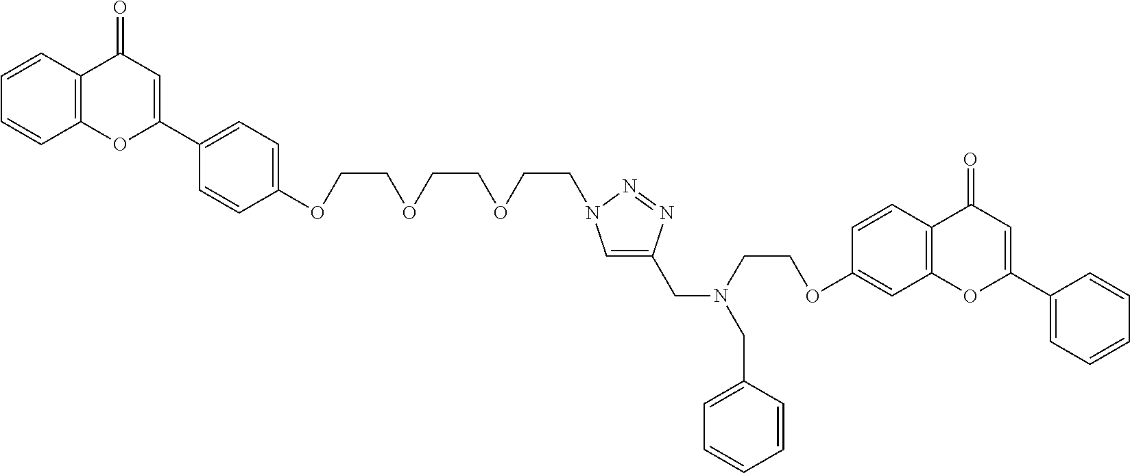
O(CCOCCOCCN1C=C(CN(CCOC2=CC3=C(C=C2)C(=O)C=C(C2=CC=CC=C2)O3)CC2=CC=CC=C2)N=N1)C1=CC=C(C2=CC(=O)C3=C(O2)C=CC=C3)C=C1
